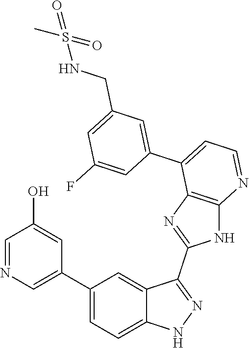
C1(C2=CC=C3C(=C2)C(C2=NC4=C(N2)N=CC=C4C2=CC(CNS(=O)(C)=O)=CC(F)=C2)=NN3)=CN=CC(O)=C1
